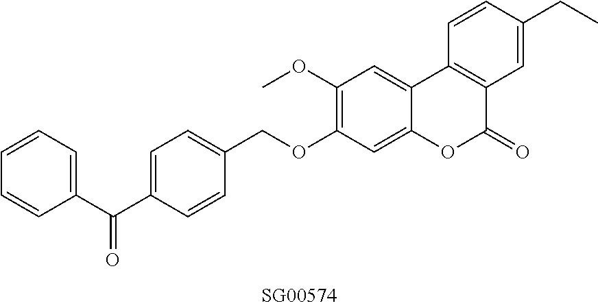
C1=C(C(C2=CC=CC=C2)=O)C=CC(COC2=C(OC)C=C3C(=C2)OC(=O)C2=C3C=CC(CC)=C2)=C1
